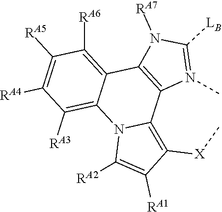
C1([RA5])=C([RA4])C([RA3])=C2C(=C1[RA6])C1=C(C3=C([X]C)C([RA1])=C([RA2])N23)N(C)=C([LB])N1[RA7]
